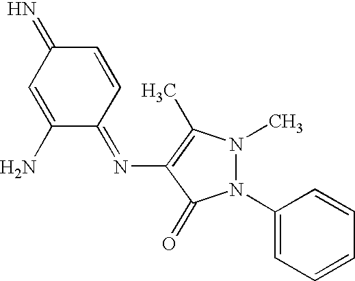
C1=CC(=NC2=C(C)N(C)N(C3=CC=CC=C3)C2=O)C(N)=CC1=N
